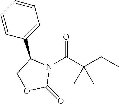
N1(C(C(CC)(C)C)=O)C(C2=CC=CC=C2)COC1=O
